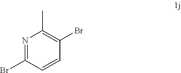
N1=C(Br)C=CC(Br)=C1C
